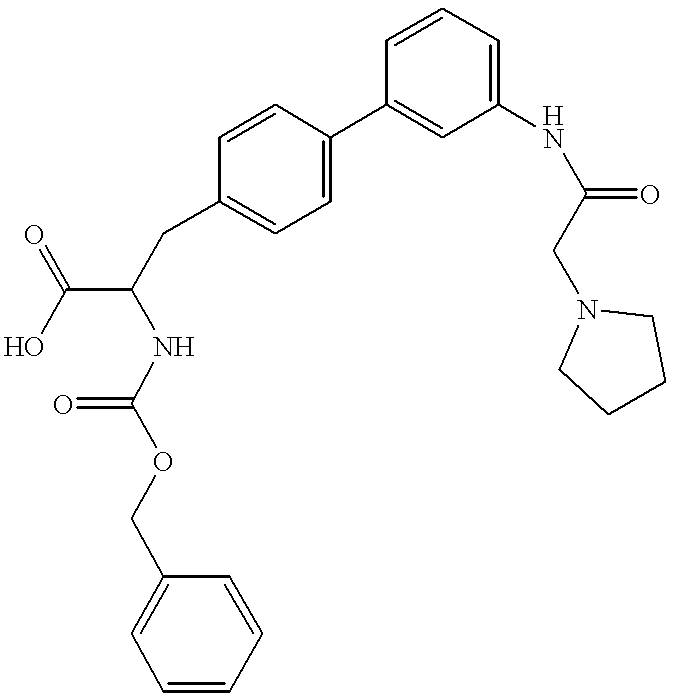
OC(=O)C(CC1=CC=C(C2=CC(NC(=O)CN3CCCC3)=CC=C2)C=C1)NC(=O)OCC1=CC=CC=C1
